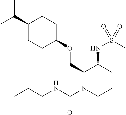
C(C1CCC(OCC2N(C(NCCC)=O)CCCC2NS(C)(=O)=O)CC1)(C)C
